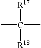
CC([R18])(C)[R17]
